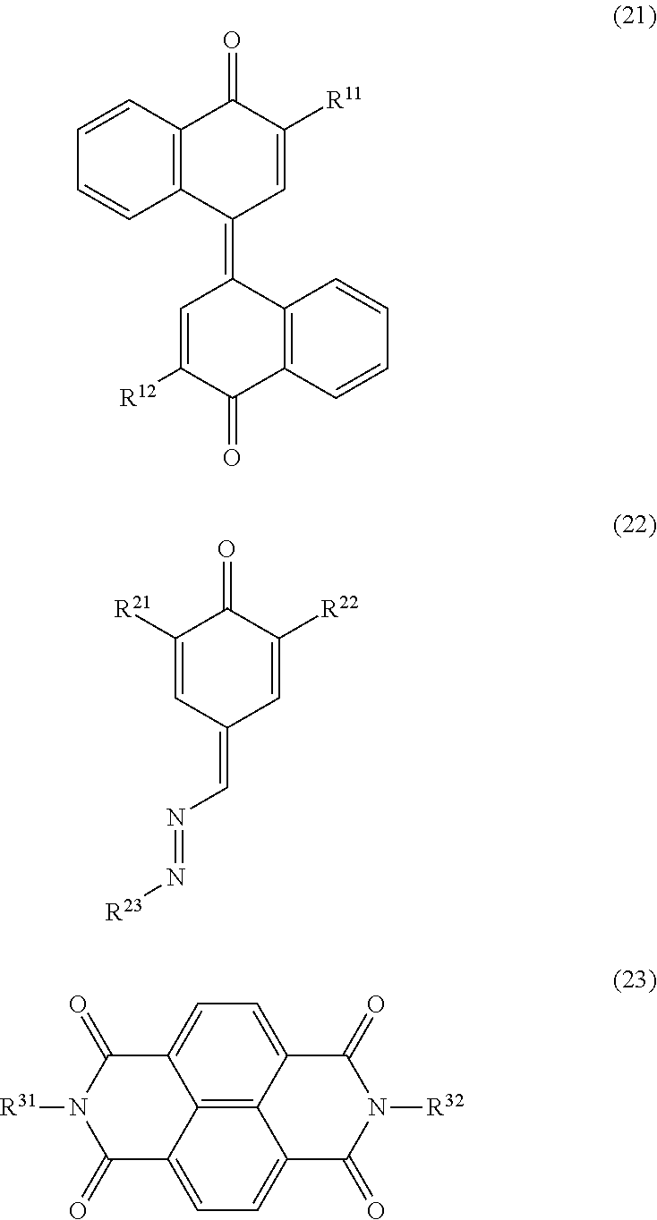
C1=CC2=C(C=C1)C(=C1C=C([R12])C(=O)C3=C1C=CC=C3)C=C([R11])C2=O.C1([R21])=CC(=CN=N[R23])C=C([R22])C1=O.C12=CC=C3C4=C1C(=CC=C4C(=O)N([R31])C3=O)C(=O)N([R32])C2=O
